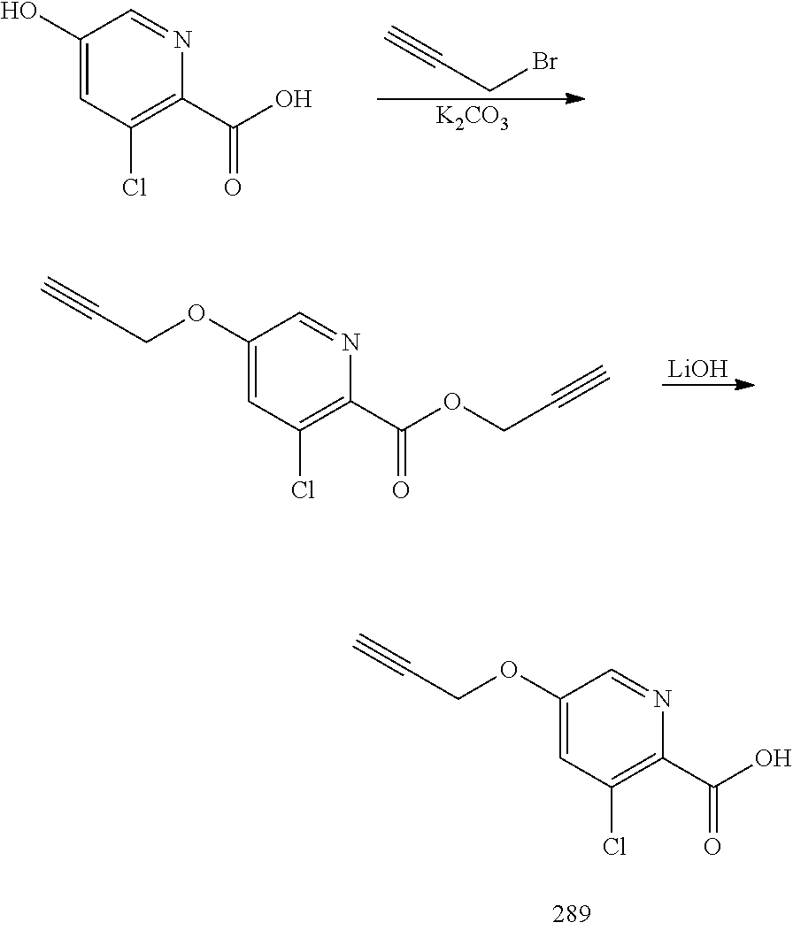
C#CCBr.[K2CO3].C1(O)=CC(Cl)=C(C(O)=O)N=C1.[LiOH].C1(OCC#C)=CC(Cl)=C(C(OCC#C)=O)N=C1.C1(OCC#C)=CC(Cl)=C(C(O)=O)N=C1
